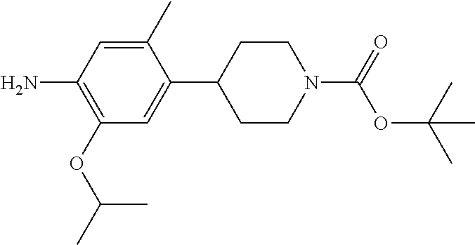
C1(C)=CC(N)=C(OC(C)C)C=C1C1CCN(C(=O)OC(C)(C)C)CC1
